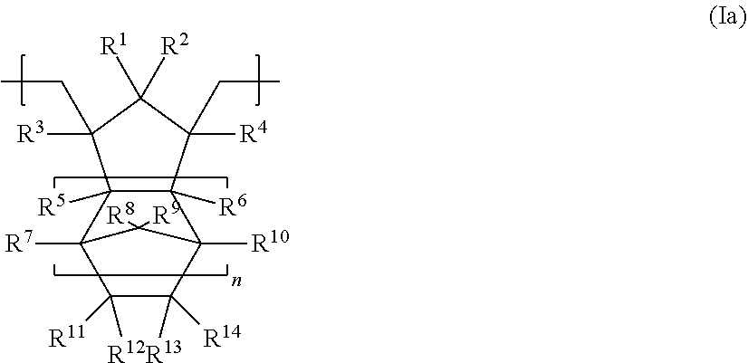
C1([R12])([R11])C([R13])([R14])C2([R10])C3([R6])C([R5])(C1([R7])C2([R8])[R9])C([R3])(CC)C([R1])([R2])C3([R4])CC
